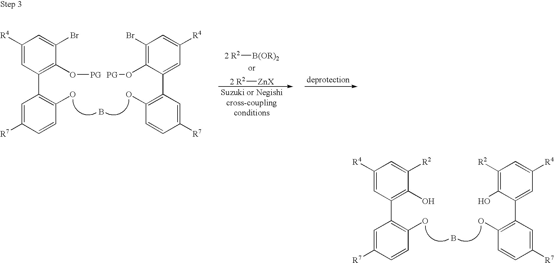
C1([R4])=CC(C2=C(O)C=CC([R7])=C2)=C(O)C([R2])=C1.B.C1([R4])=CC([R2])=C(O)C(C2=C(O)C=CC([R7])=C2)=C1.C1([R4])=CC(C2=C(O)C=CC([R7])=C2)=C(O[PG])C(Br)=C1.B.C1([R4])=CC(Br)=C(O[PG])C(C2=C(O)C=CC([R7])=C2)=C1.[2 R2][B(OR)2].[2 R2][ZnX]
